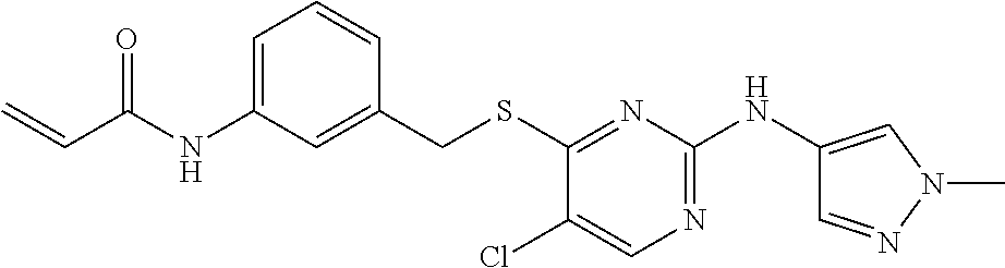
C=CC(NC1=CC=CC(CSC2=NC(NC3=CN(C)N=C3)=NC=C2Cl)=C1)=O
